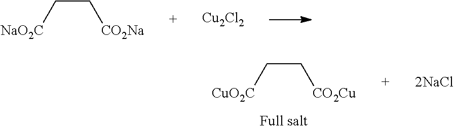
[CuO2C]CC[CO2Cu].[2NaCl].[NaO2C]CC[CO2Na].[Cu2Cl2]
